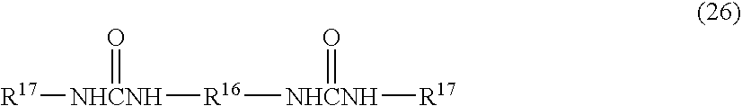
[R17][NHCNH]([R16][NHCNH]([R17])=O)=O
